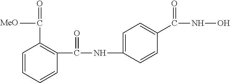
C1(NC(C2=C(C(=O)C)C=CC=C2)=O)=CC=C(C(NO)=O)C=C1.[MeO]
